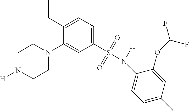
C1N([H])CCN(C2=CC(S(N(C3=CC=C(C)C=C3OC(F)F)[H])(=O)=O)=CC=C2CC)C1
